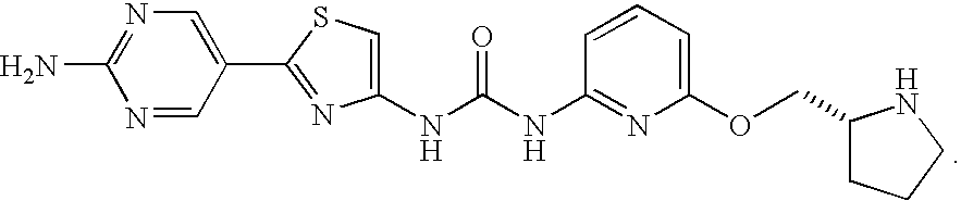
C(NC1=NC(OCC2CCCN2)=CC=C1)(=O)NC1=CSC(C2=CN=C(N)N=C2)=N1
